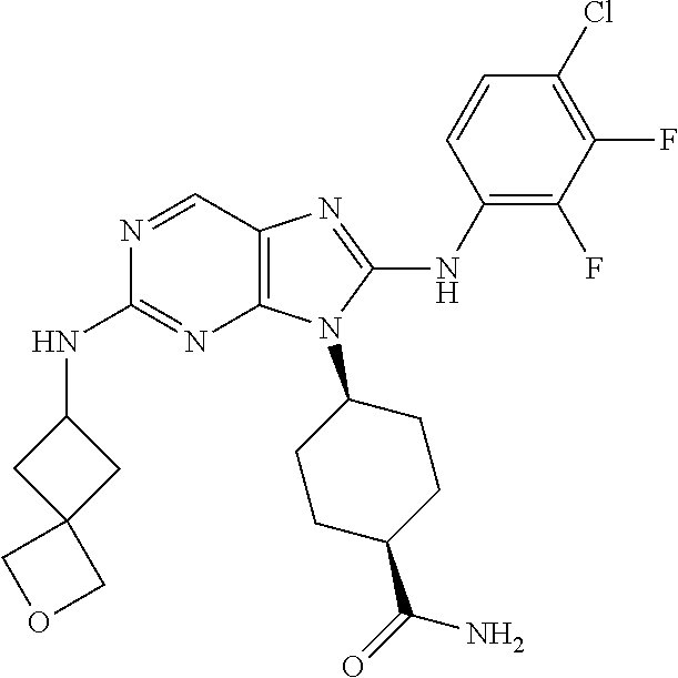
N1=CC2=C(N=C1NC1CC3(C1)COC3)N(C1CCC(C(=O)N)CC1)C(NC1=C(F)C(F)=C(Cl)C=C1)=N2
